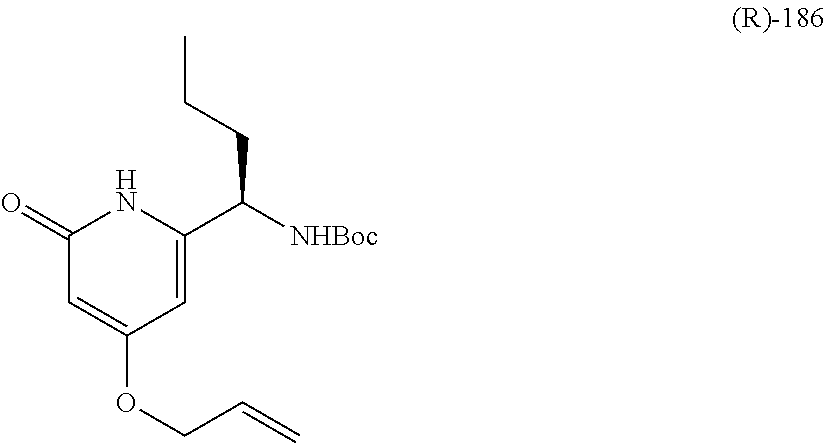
C1=C(C([NHBoc])CCC)NC(=O)C=C1OCC=C
